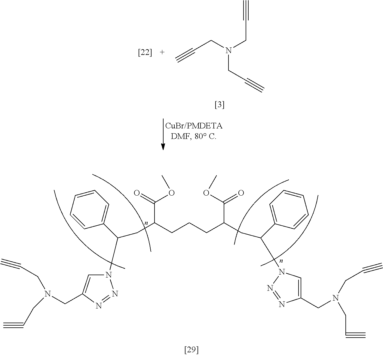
N(CC#C)(CC#C)CC#C.C(C(CCCC(C(OC)=O)CC(C1=CC=CC=C1)N1C=C(CN(CC#C)CC#C)N=N1)CC(C1=CC=CC=C1)N1C=C(CN(CC#C)CC#C)N=N1)(OC)=O
